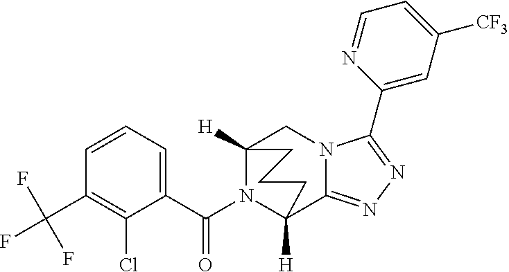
C1=CC=C(C(N2C3([H])C4=NN=C(C5=CC([CF3])=CC=N5)N4CC2([H])CCC3)=O)C(Cl)=C1C(F)(F)F
